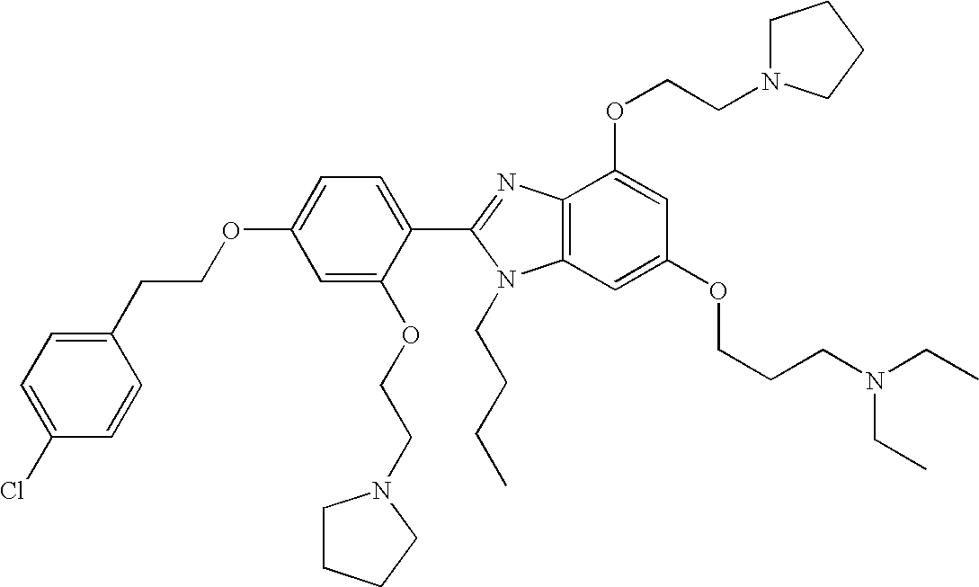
C1(Cl)=CC=C(CCOC2=CC=C(C3=NC4=C(N3CCCC)C=C(OCCCN(CC)CC)C=C4OCCN3CCCC3)C(OCCN3CCCC3)=C2)C=C1
